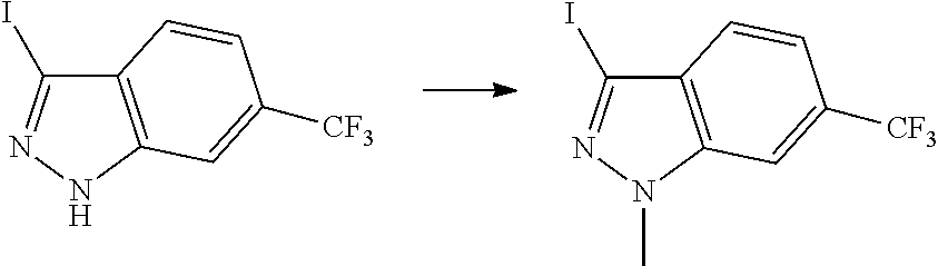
C12=C(NN=C1I)C=C([CF3])C=C2.C12=C(N(C)N=C1I)C=C([CF3])C=C2
